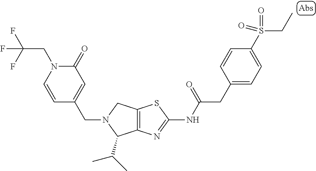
C1=CN(CC(F)(F)F)C(=O)C=C1CN1C(C(C)C)C2=C(C1)SC(NC(CC1=CC=C(S(CC)(=O)=O)C=C1)=O)=N2
